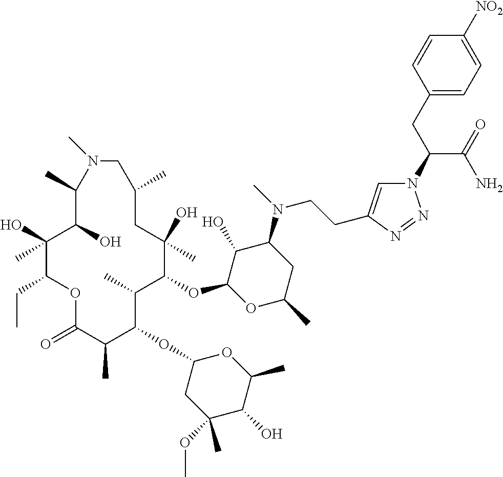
C1(O)C(OC2C(C)C(OC3CC(OC)(C)C(O)C(C)O3)C(C)C(=O)OC(CC)C(O)(C)C(O)C(C)N(C)CC(C)CC2(O)C)OC(C)CC1N(C)CCC1=CN(C(C(=O)N)CC2=CC=C([NO2])C=C2)N=N1
